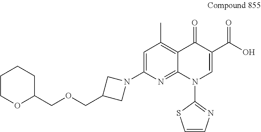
C(C1CN(C2=CC(C)=C3C(=N2)N(C2=NC=CS2)C=C(C(O)=O)C3=O)C1)OCC1CCCCO1
